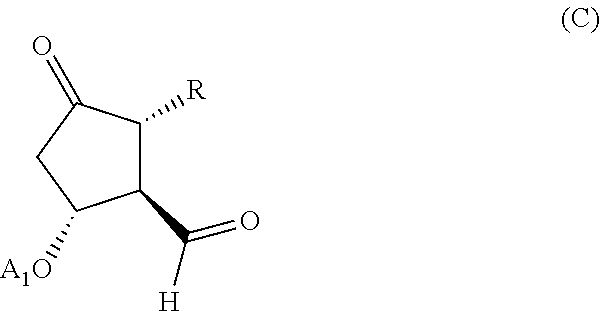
C1(C([H])=O)C([R])C(=O)CC1[A1O]
